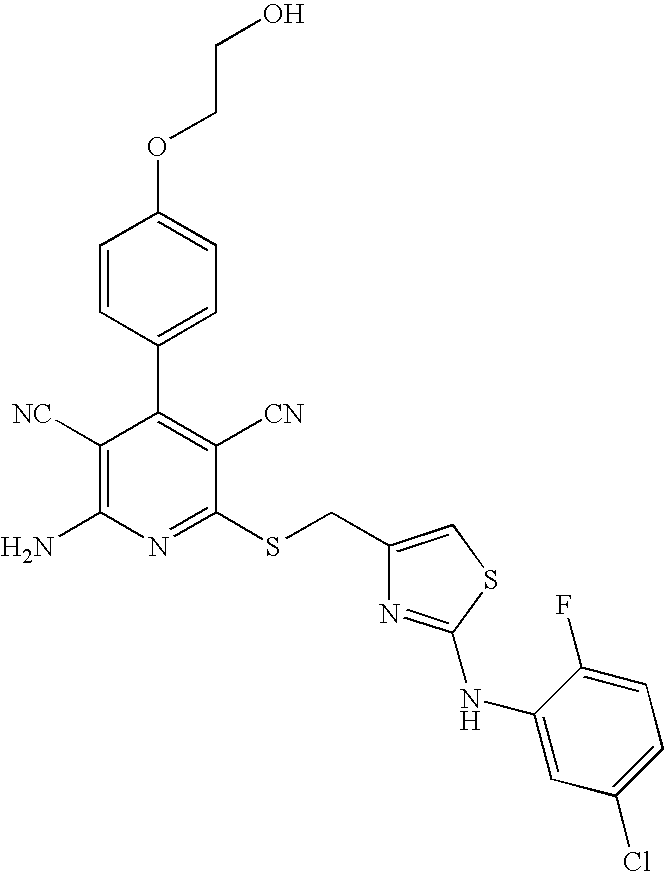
O(C1=CC=C(C2=C([CN])C(SCC3=CSC(NC4=CC(Cl)=CC=C4F)=N3)=NC(N)=C2[NC])C=C1)CCO
